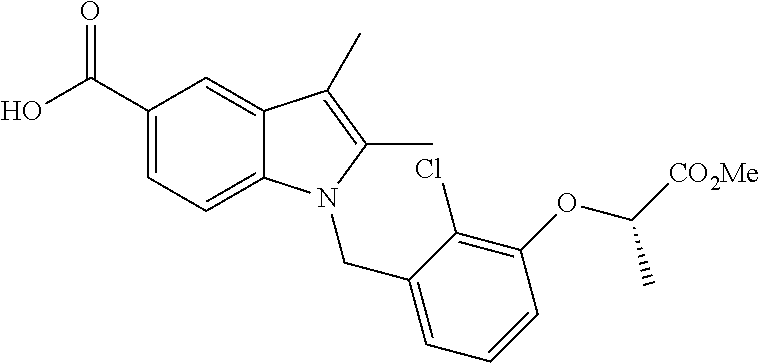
OC(C1=CC=C2C(=C1)C(C)=C(C)N2CC1=CC=CC(OC([CO2Me])C)=C1Cl)=O
